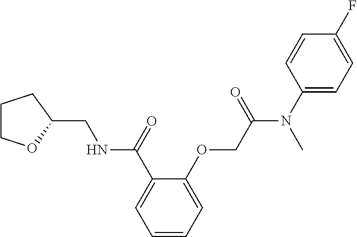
C1=CC=C(OCC(=O)N(C2=CC=C(F)C=C2)C)C(C(=O)NCC2OCCC2)=C1
